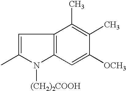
C1=C(C)N([(CH2)2COOH])C2=C1C(C)=C(C)C([OCH3])=C2
